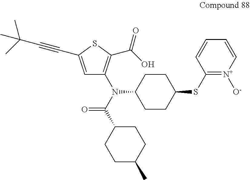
C1=C(C#CC(C)(C)C)SC(C(O)=O)=C1N(C1CCC(SC2=[N+]([O-])C=CC=C2)CC1)C(C1CCC(C)CC1)=O
